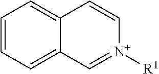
C1=CC=C2C(=C1)C=C[N+]([R1])=C2
